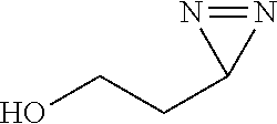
C(CC1N=N1)O
